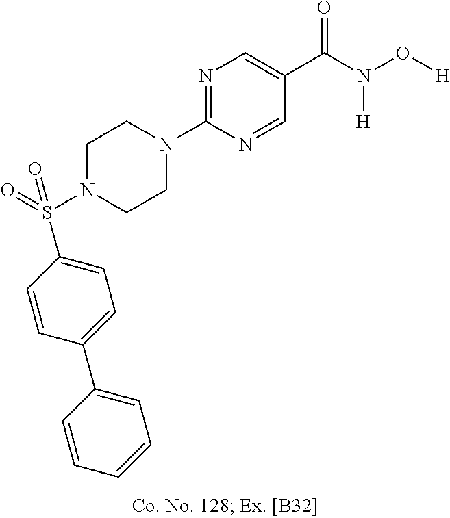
N1(C2=NC=C(C(N(O[H])[H])=O)C=N2)CCN(S(C2=CC=C(C3=CC=CC=C3)C=C2)(=O)=O)CC1
